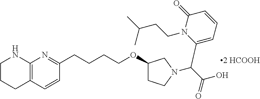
N1(CCC(C)C)C(=O)C=CC=C1C(C(O)=O)N1CC(OCCCCC2=NC3=C(C=C2)CCCN3)CC1
